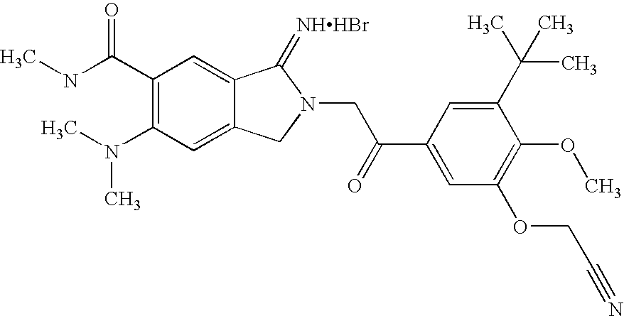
C1(C(NC)=O)=C(N(C)C)C=C2C(=C1)C(=[NHHBr])N(CC(C1=CC(OCC#N)=C(OC)C(C(C)(C)C)=C1)=O)C2
